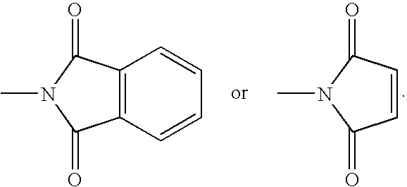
C1=CC(=O)N(C)C1=O.C12=C(C=CC=C1)C(=O)N(C)C2=O
